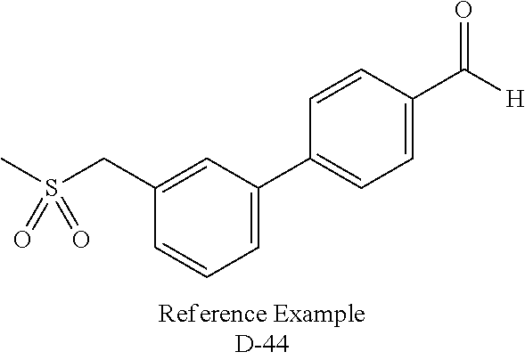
C1(C2=CC=C(C([H])=O)C=C2)=CC=CC(CS(C)(=O)=O)=C1
